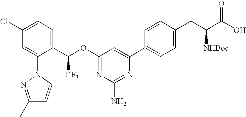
C1(C(OC2=NC(N)=NC(C3=CC=C(CC(C(O)=O)[NHBoc])C=C3)=C2)[CF3])=CC=C(Cl)C=C1N1C=CC(C)=N1
